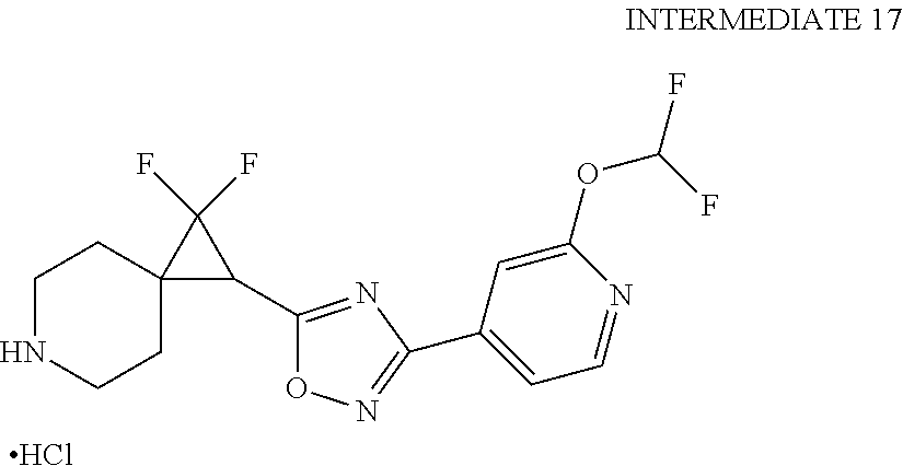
C1NCCC2(C1)C(C1=NC(C3=CC=NC(OC(F)F)=C3)=NO1)C2(F)F.Cl
